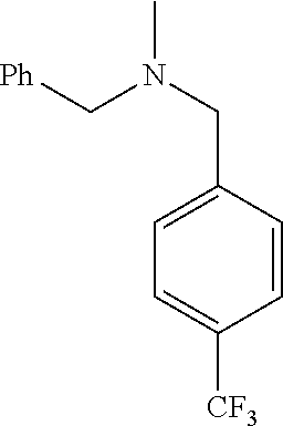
[Ph]CN(CC1=CC=C([CF3])C=C1)C
